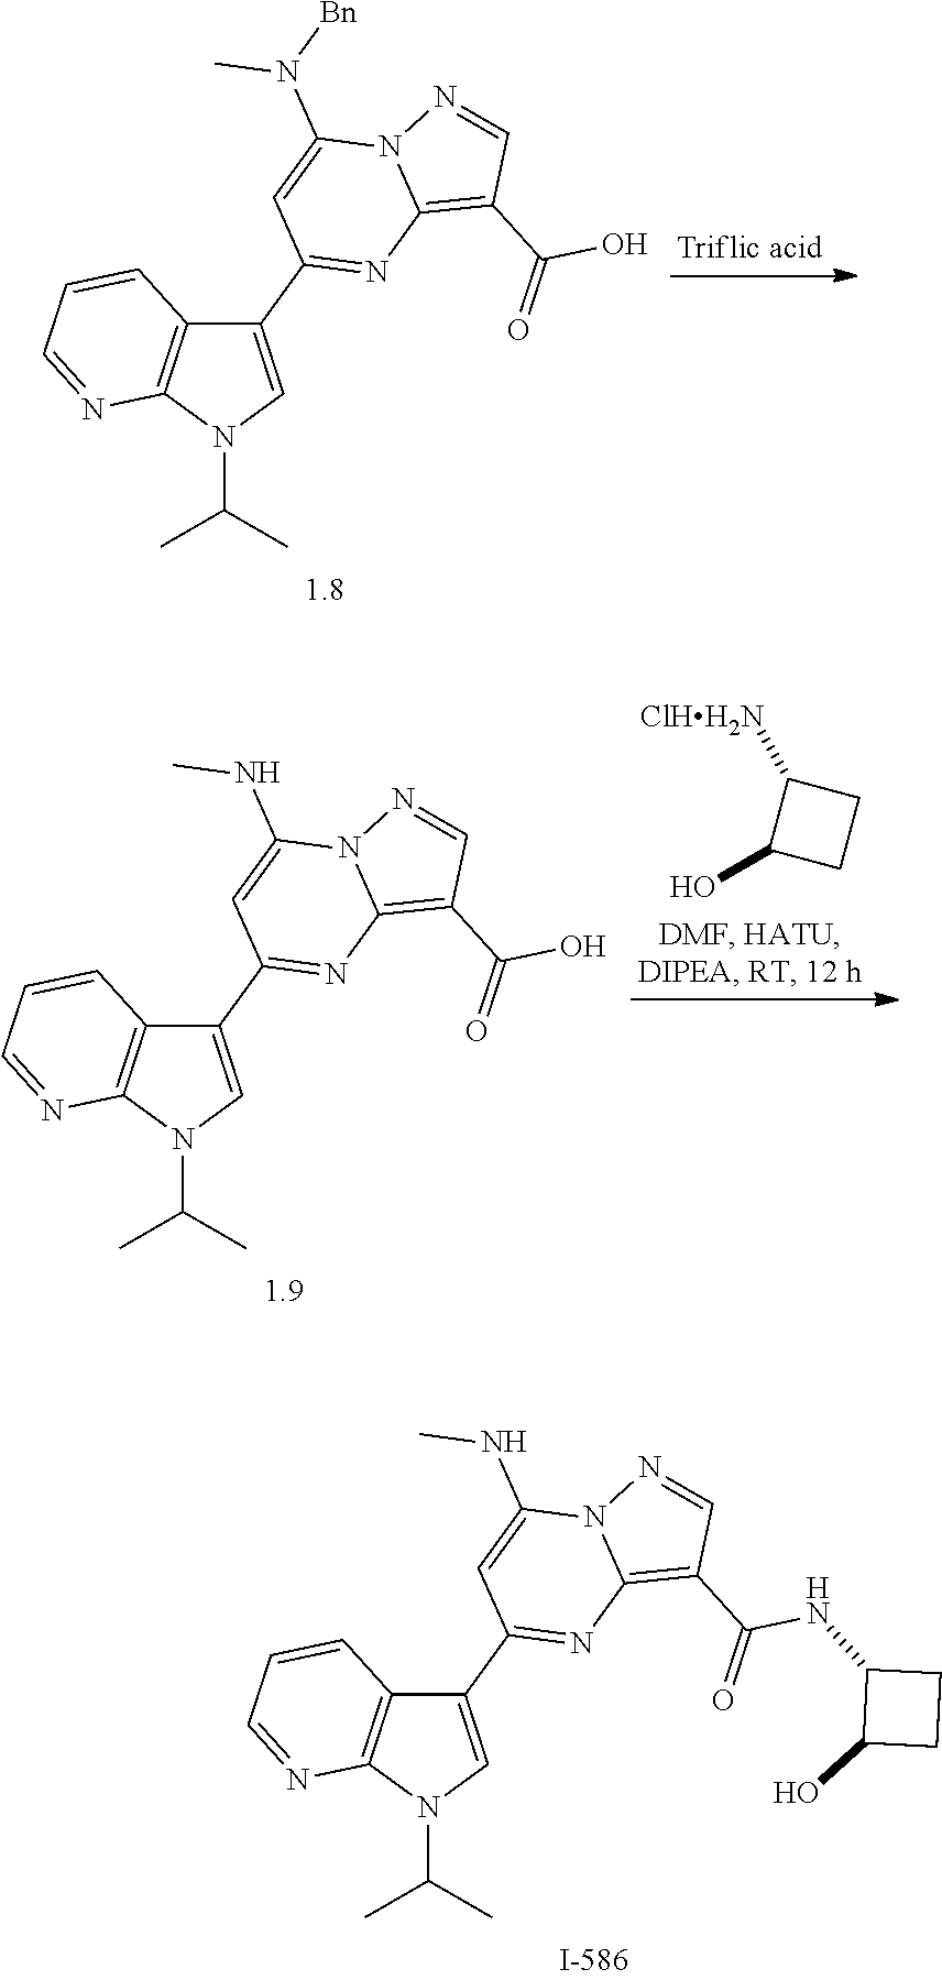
C1(C2=NC3=C(C(O)=O)C=NN3C(N(C)[Bn])=C2)=CN(C(C)C)C2=C1C=CC=N2.C1([ClHH2N])C(O)CC1.C1(C2=NC3=C(C(O)=O)C=NN3C(NC)=C2)=CN(C(C)C)C2=C1C=CC=N2.C1(C2=NC3=C(C(NC4C(O)CC4)=O)C=NN3C(NC)=C2)=CN(C(C)C)C2=C1C=CC=N2
